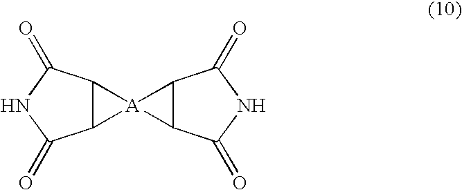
[A]12(C3C1C(=O)NC3=O)C1C2C(=O)NC1=O
